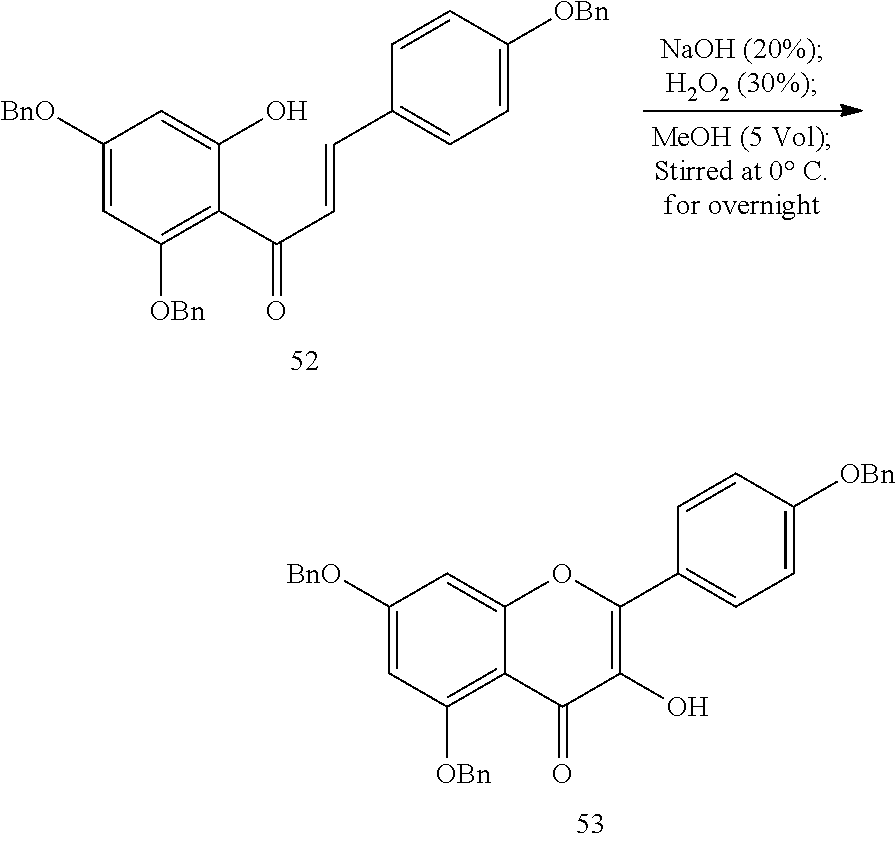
C1([BnO])=CC([OBn])=C(C(C=CC2=CC=C([OBn])C=C2)=O)C(O)=C1.C1([BnO])=CC([OBn])=C2C(=C1)OC(C1=CC=C([OBn])C=C1)=C(O)C2=O
